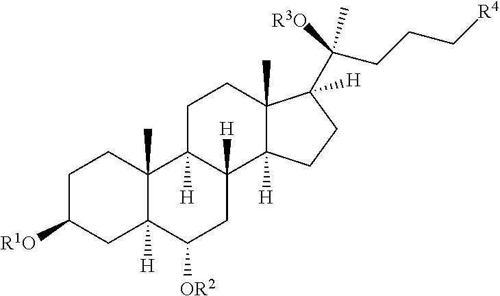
C12([H])C(C)(C3([H])C([H])(CC1[OR2])C1([H])C(C)(CC3)C(C(CCC[R4])([R3O])C)([H])CC1)CCC([R1O])C2
